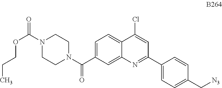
C1=C(C(N2CCN(C(=O)OCCC)CC2)=O)C=C2C(=C1)C(Cl)=CC(C1=CC=C(C[N3])C=C1)=N2
